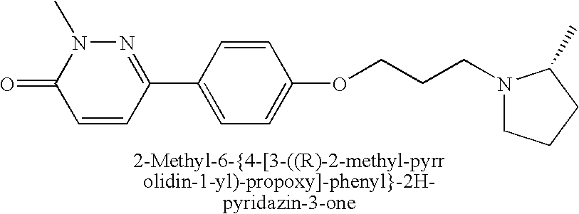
C1=CC(C2=CC=C(OCCCN3CCCC3C)C=C2)=NN(C)C1=O
